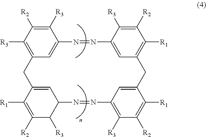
C12=C([R3])C([R2])=C([R3])C(=C1)N=NC1=CC(=C([R1])C([R2])=C1[R3])CC1=CC(=C([R3])C([R2])=C1[R1])N=NC1C([R3])C([R2])=C([R1])C(=C1)C2
